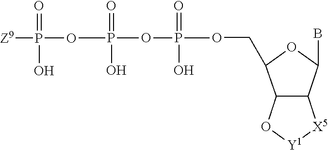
O=P(O)(OP(=O)(O)OP(=O)(O)[Z9])OCC1OC(B)C2C1O[Y1][X5]2
